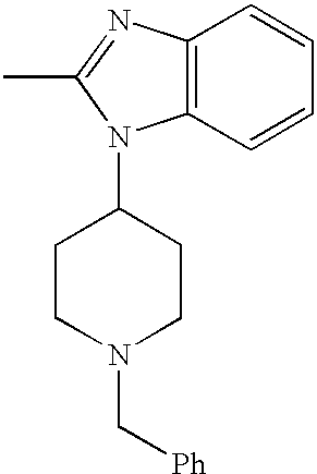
C12=C(C=CC=C1)N(C1CCN(C[Ph])CC1)C(C)=N2
